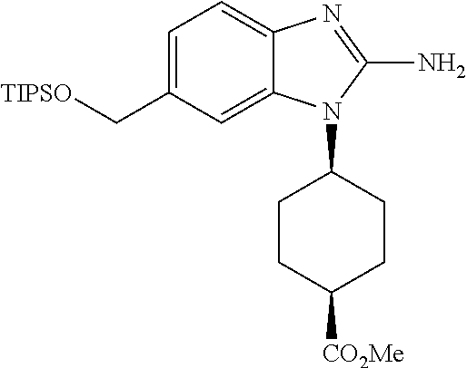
[TIPSO]CC1=CC=C2C(=C1)N(C1CCC([CO2Me])CC1)C(N)=N2
